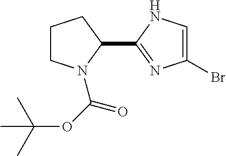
C1CN(C(OC(C)(C)C)=O)C(C2=NC(Br)=CN2)C1
